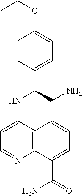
C1=CC(C(CN)NC2=CC=NC3=C2C=CC=C3C(=O)N)=CC=C1OCC
